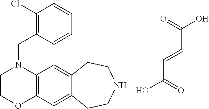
C(C=CC(=O)O)(=O)O.C12=C(C=C3C(=C1)CCNCC3)OCCN2CC1=C(Cl)C=CC=C1
